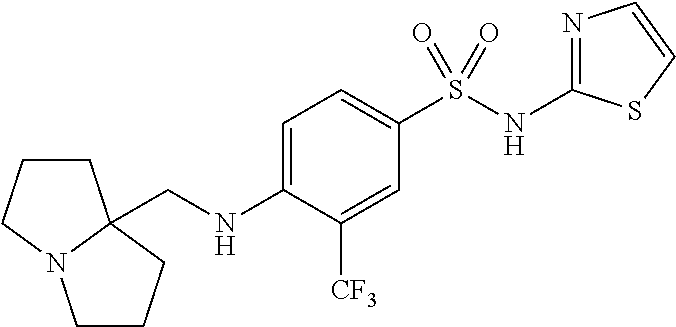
N1=C(NS(C2=CC=C(NCC34CCCN3CCC4)C([CF3])=C2)(=O)=O)SC=C1
